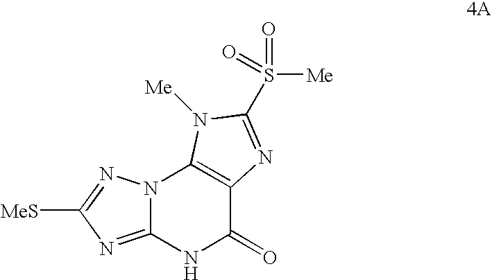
N12C(=NC([MeS])=N1)NC(=O)C1=C2N([Me])C(S([Me])(=O)=O)=N1
